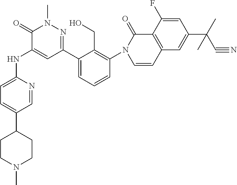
C1(C2=NN(C)C(=O)C(NC3=CC=C(C4CCN(C)CC4)C=N3)=C2)=CC=CC(N2C=CC3=C(C2=O)C(F)=CC(C(C#N)(C)C)=C3)=C1CO
